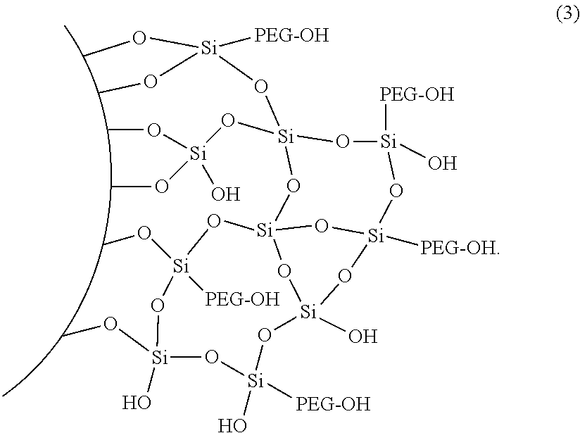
CO[Si](OC)([PEG-OH])O[Si]1(O[Si](OC)(OC)O)O[Si]([PEG-OH])(O)O[Si]2([PEG-OH])O[Si]3(O1)O[Si](O)(O2)O[Si](O)([PEG-OH])O[Si](OC)(O)O[Si](OC)([PEG-OH])O3
